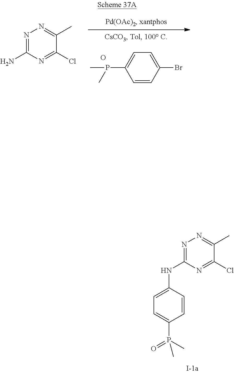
C1=C(Br)C=CC(P(C)C)=C1.O.NC1=NN=C(C)C(Cl)=N1.C1=C(NC2=NN=C(C)C(Cl)=N2)C=CC(P(=O)(C)C)=C1
